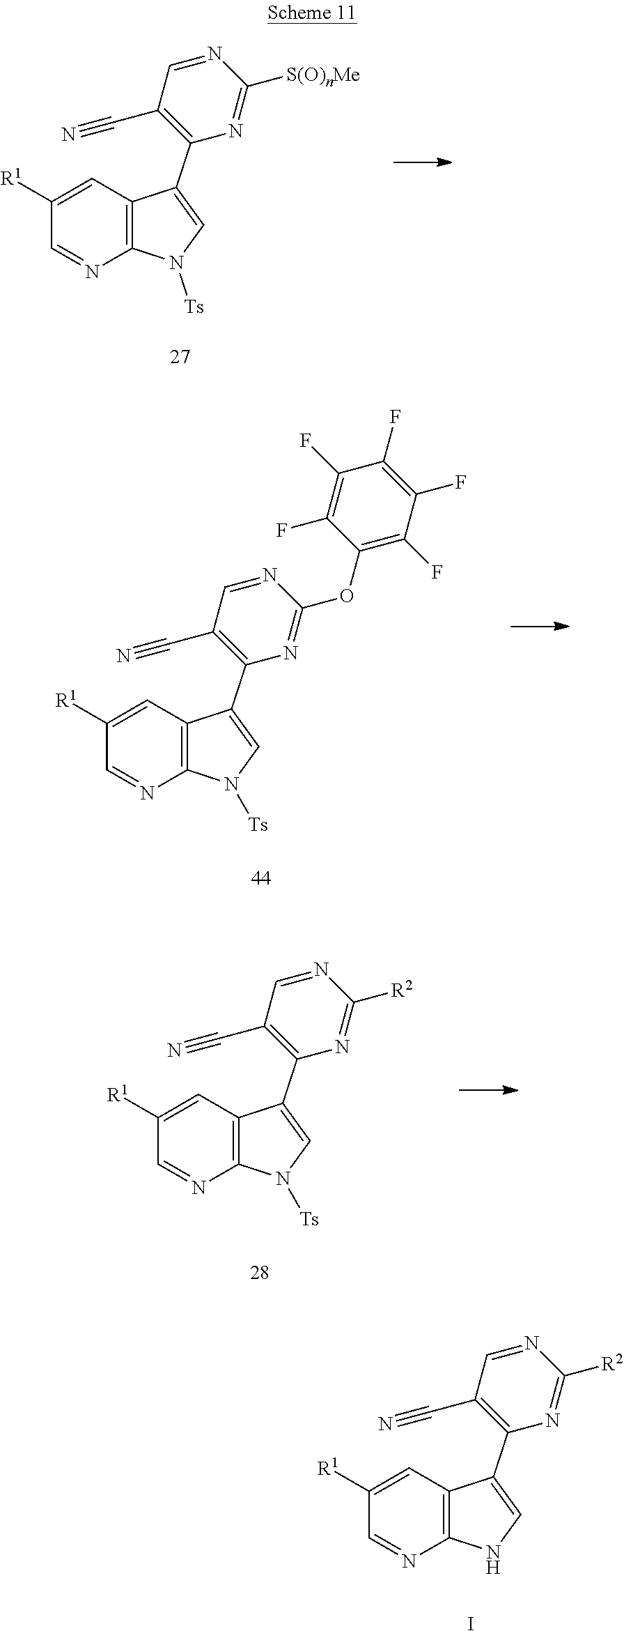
C1([R1])=CC2=C(N=C1)NC=C2C1=C(C#N)C=NC([R2])=N1.I.C1([R1])=CC2=C(N=C1)N([Ts])C=C2C1=C(C#N)C=NC([S(O)nMe])=N1.C1([R1])=CC2=C(N=C1)N([Ts])C=C2C1=C(C#N)C=NC(OC2=C(F)C(F)=C(F)C(F)=C2F)=N1.C1([R1])=CC2=C(N=C1)N([Ts])C=C2C1=C(C#N)C=NC([R2])=N1
